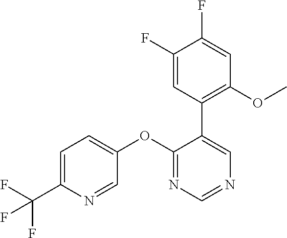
C1=C(C(F)(F)F)N=CC(OC2=NC=NC=C2C2=C(OC)C=C(F)C(F)=C2)=C1
